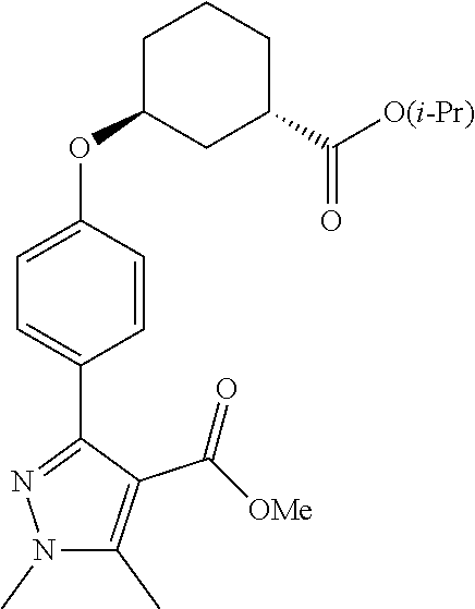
[O(i-Pr)]C(=O)C1CC(OC2=CC=C(C3=NN(C)C(C)=C3C(=O)[OMe])C=C2)CCC1
